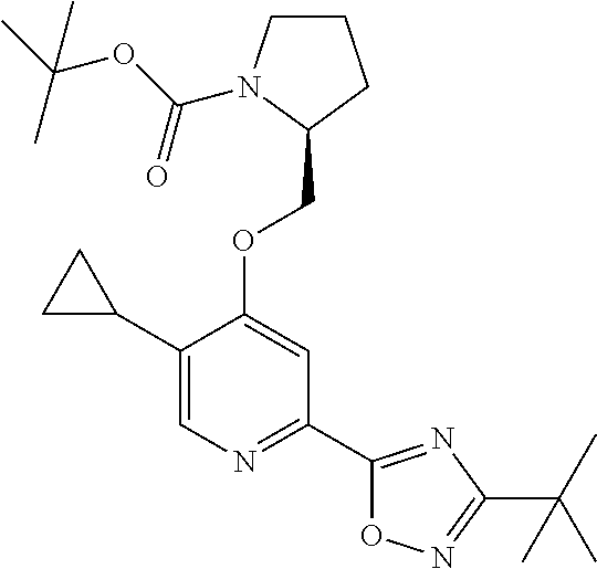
C1(C2CC2)=CN=C(C2=NC(C(C)(C)C)=NO2)C=C1OCC1CCCN1C(OC(C)(C)C)=O
